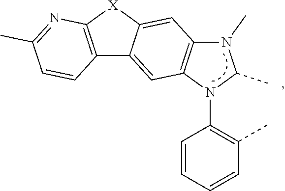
C1=CC=CC(C)=C1N1C(C)N(C)C2=C1C=C1C(=C2)[X]C2=C1C=CC(C)=N2
